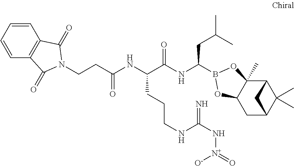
C12C3(C)C(CC(C1(C)C)C2)OB(C(NC(C(NC(=O)CCN1C(=O)C2=C(C=CC=C2)C1=O)CCCNC(N[N+](=O)[O-])=N)=O)CC(C)C)O3
